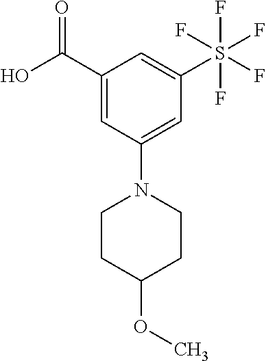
OC(C1=CC(N2CCC(OC)CC2)=CC(S(F)(F)(F)(F)F)=C1)=O
